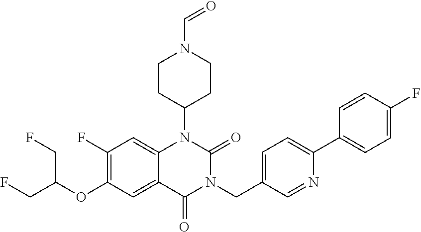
C1(F)=C(OC(CF)CF)C=C2C(=C1)N(C1CCN(C=O)CC1)C(=O)N(CC1=CC=C(C3=CC=C(F)C=C3)N=C1)C2=O
